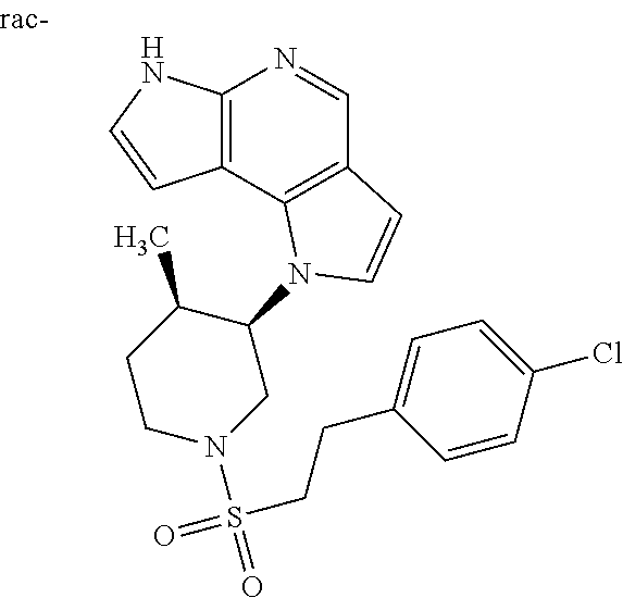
C12=C(C3=C(C=N1)C=CN3C1C(C)CCN(S(=O)(=O)CCC3=CC=C(Cl)C=C3)C1)C=CN2
